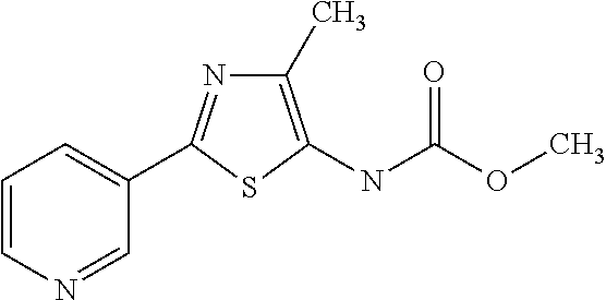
N1=CC(C2=NC(C)=C(NC(OC)=O)S2)=CC=C1
